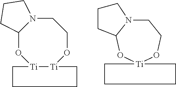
C12O[Ti]3[Ti](OCCN1CCC2)CCCC3.C1N2C(O[Ti]3(OC1)CCCC3)CCC2
